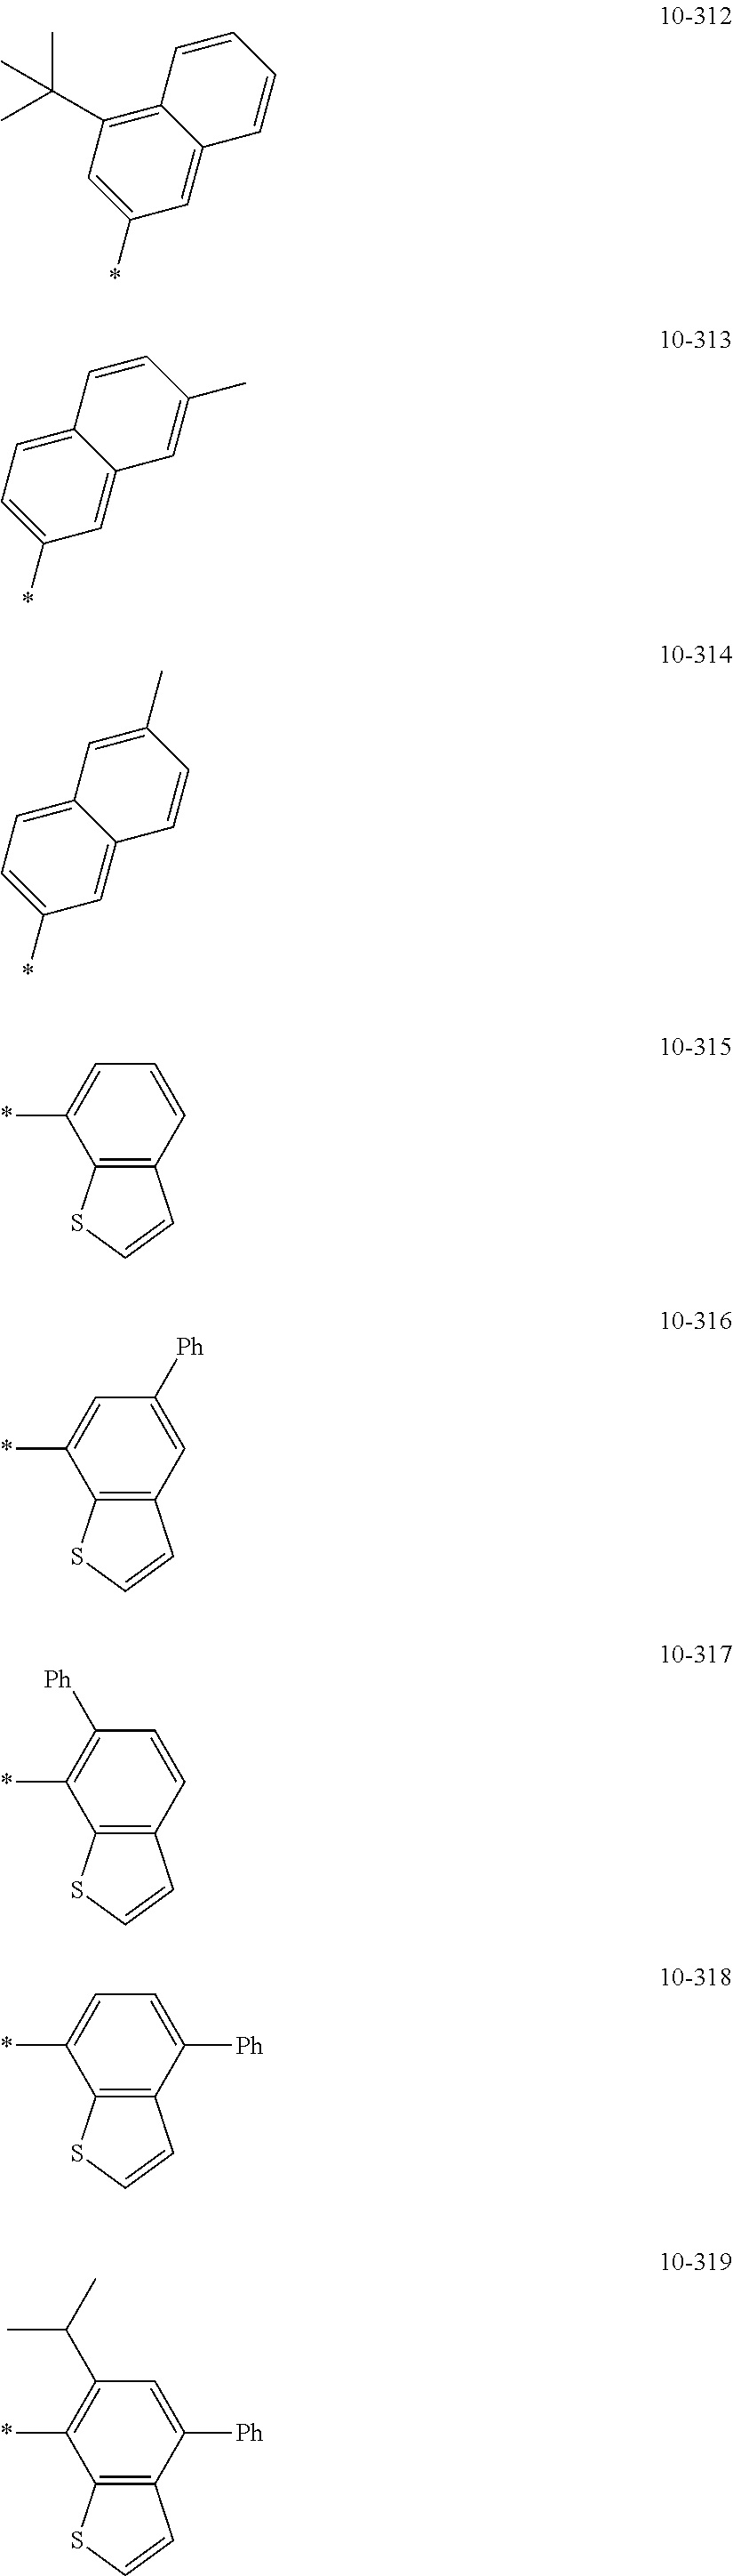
C12=C(C(C)(C)C)C=C(*)C=C1C=CC=C2.C12=CC=C(*)C=C1C=C(C)C=C2.C12=CC=C(*)C=C1C=CC(C)=C2.C1=C(*)C2=C(C=C1)C=CS2.C1=C(*)C2=C(C=C1[Ph])C=CS2.C1([Ph])=C(*)C2=C(C=C1)C=CS2.C1=C(*)C2=C(C([Ph])=C1)C=CS2.C1(C(C)C)=C(*)C2=C(C([Ph])=C1)C=CS2
